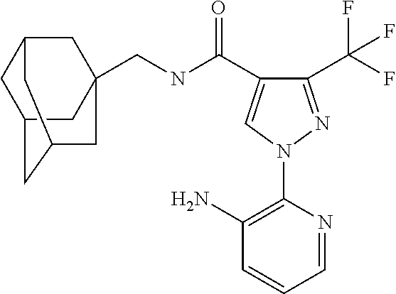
C(NC(=O)C1=CN(C2=C(N)C=CC=N2)N=C1C(F)(F)F)C12CC3CC(CC(C1)C3)C2
